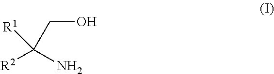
[R2]C(N)(CO)[R1]
